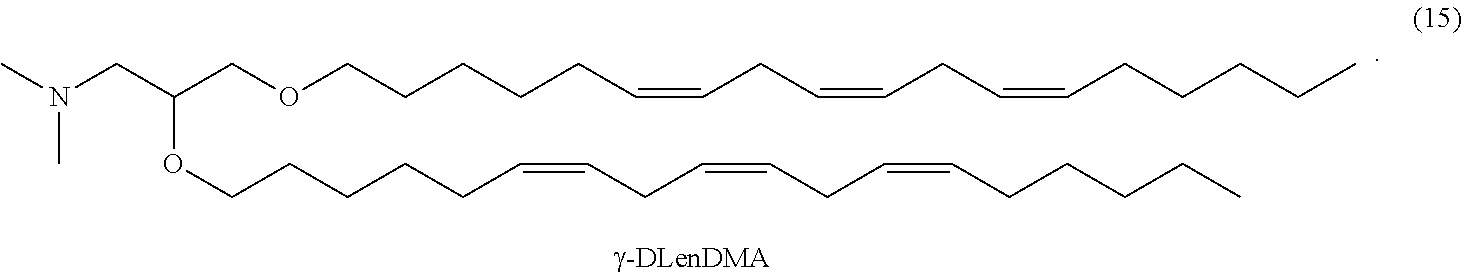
CN(CC(COCCCCCC=CCC=CCC=CCCCCC)OCCCCCC=CCC=CCC=CCCCCC)C
